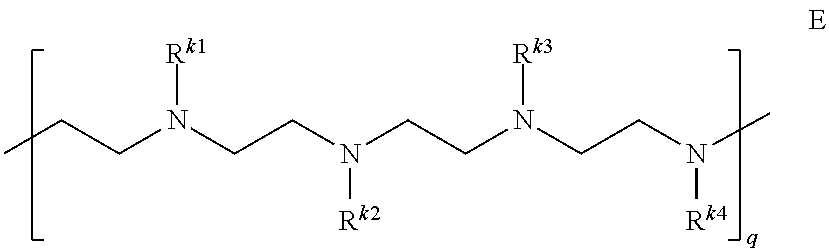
CCCN(CCN(CCN(CCN(C)[Rk4])[Rk3])[Rk2])[Rk1]
